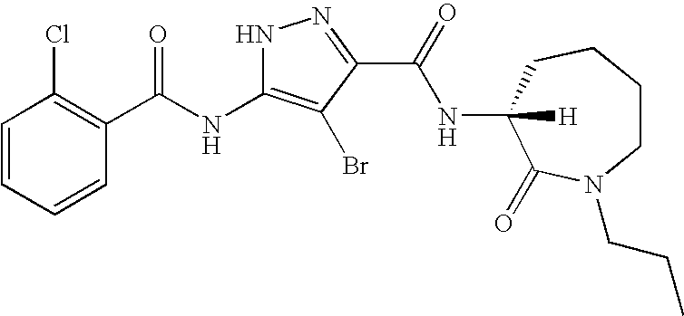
C1=CC=CC(C(NC2=C(Br)C(C(=O)NC3([H])C(=O)N(CCC)CCCC3)=NN2)=O)=C1Cl
